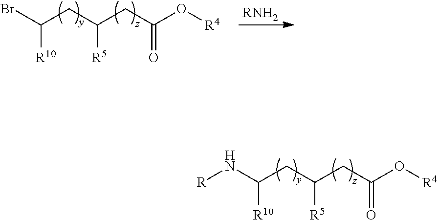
N(C(CC(CC(O[R4])=O)[R5])[R10])[R].BrC(CC(CC(O[R4])=O)[R5])[R10].[RNH2]
